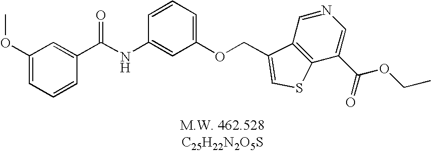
C1(OC)=CC=CC(C(NC2=CC(OCC3=CSC4=C3C=NC=C4C(=O)OCC)=CC=C2)=O)=C1
